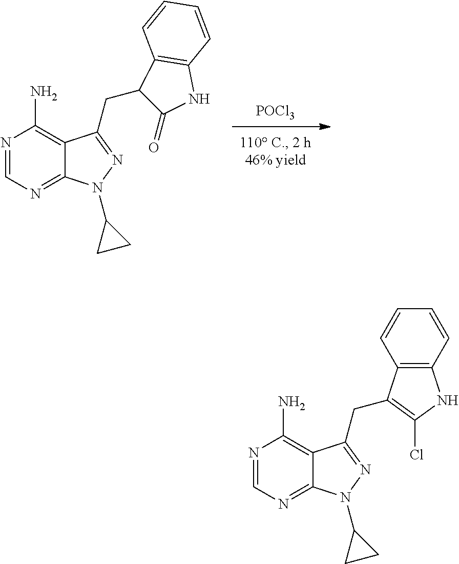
[POCl3].N1(C2CC2)N=C(CC2C3=C(C=CC=C3)NC2=O)C2=C(N)N=CN=C12.N1(C2CC2)N=C(CC2=C(Cl)NC3=C2C=CC=C3)C2=C(N)N=CN=C12
